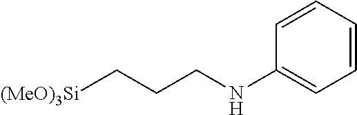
[(MeO)3Si]CCCNC1=CC=CC=C1
